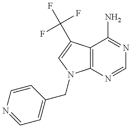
C12=C(C(C(F)(F)F)=CN1CC1=CC=NC=C1)C(N)=NC=N2
